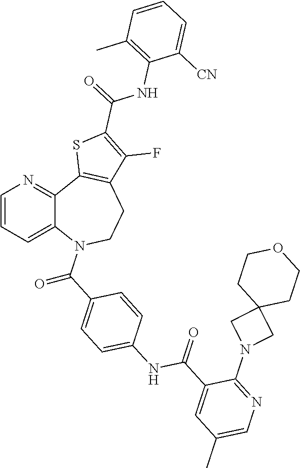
C(=O)(C1=CC=C(NC(=O)C2=CC(C)=CN=C2N2CC3(C2)CCOCC3)C=C1)N1C2=CC=CN=C2C2=C(CC1)C(F)=C(C(NC1=C(C)C=CC=C1[CN])=O)S2
